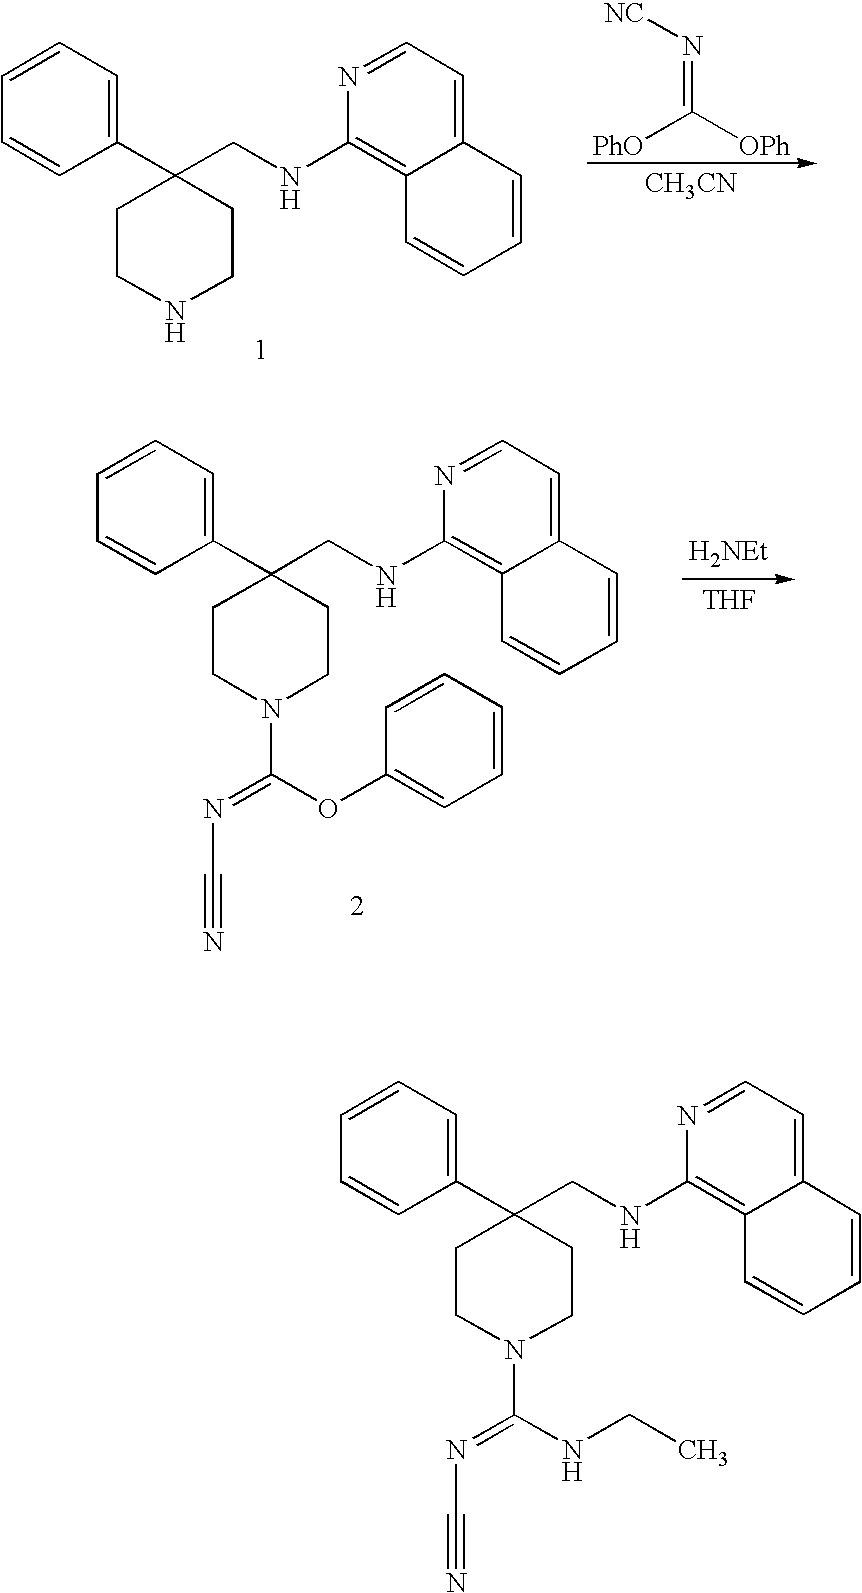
[PhO]C([OPh])=N[NC].[CH3CN].C1CNCCC1(CNC1=C2C(=CC=N1)C=CC=C2)C1=CC=CC=C1.[H2NEt].[THF].C1CN(C(=NC#N)OC2=CC=CC=C2)CCC1(CNC1=C2C=CC=CC2=CC=N1)C1=CC=CC=C1.C1CN(C(=NC#N)NCC)CCC1(CNC1=C2C=CC=CC2=CC=N1)C1=CC=CC=C1
